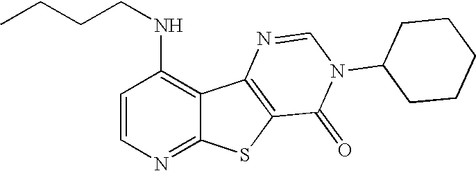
C1=CN=C2C(=C1NCCCC)C1=C(S2)C(=O)N(C2CCCCC2)C=N1
